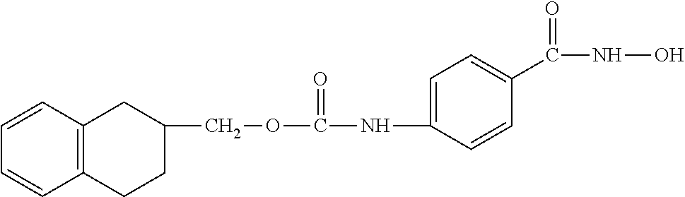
C1=CC2=C(C=C1)CCC(COC(NC1=CC=C(C(=O)NO)C=C1)=O)C2
